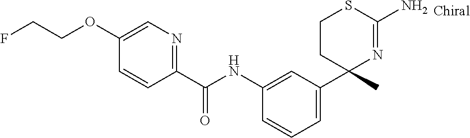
C1(NC(C2=NC=C(OCCF)C=C2)=O)=CC(C2(C)N=C(N)SCC2)=CC=C1
